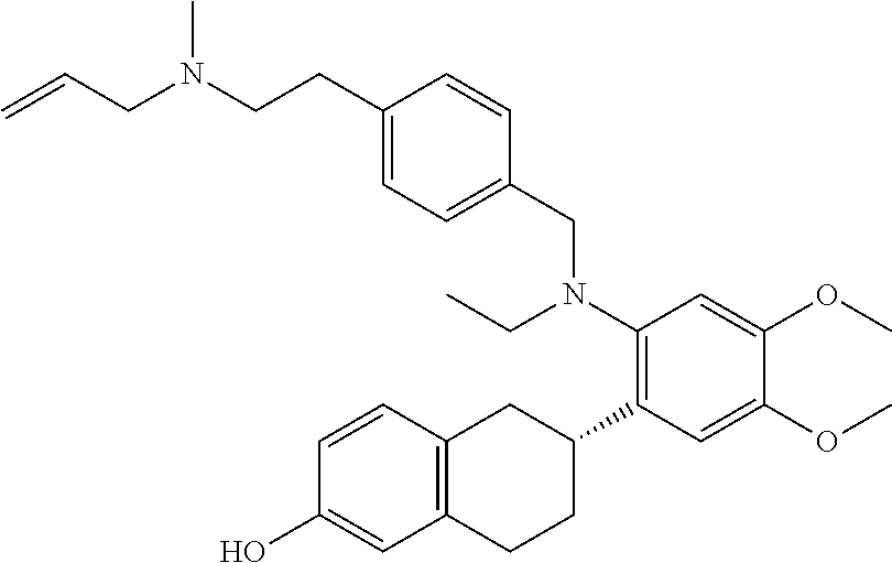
C(CC1=CC=C(CN(C2=C(C3CC4=C(CC3)C=C(O)C=C4)C=C(OC)C(OC)=C2)CC)C=C1)N(CC=C)C
